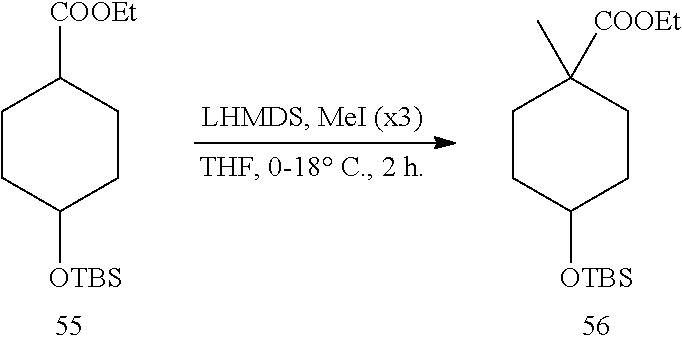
C1CC([OTBS])CCC1[COOEt].C1CC([OTBS])CCC1(C)[COOEt]
